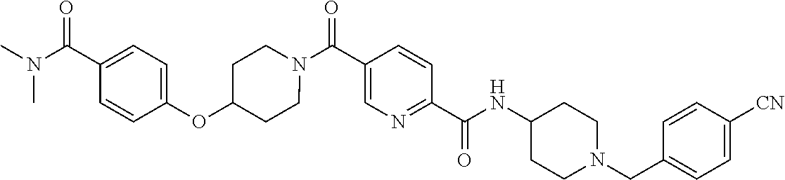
N(C(C1=NC=C(C(=O)N2CCC(OC3=CC=C(C(N(C)C)=O)C=C3)CC2)C=C1)=O)C1CCN(CC2=CC=C([CN])C=C2)CC1
